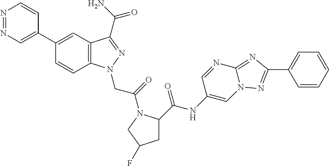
N1=NC=C(C2=CC3=C(C=C2)N(CC(=O)N2C(C(NC4=CN5C(=NC(C6=CC=CC=C6)=N5)N=C4)=O)CC(F)C2)N=C3C(N)=O)C=C1
